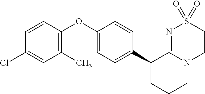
C1(OC2=C(C)C=C(Cl)C=C2)=CC=C(C2CCCN3C2=NS(=O)(=O)CC3)C=C1
